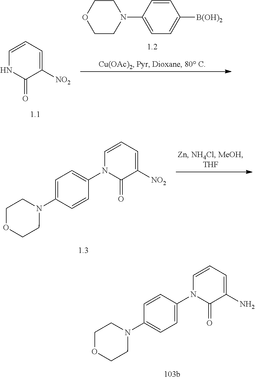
C1([NO2])=CC=CNC1=O.C1=CC(N2CCOCC2)=CC=C1[B(OH)2].C1(N)=CC=CN(C2=CC=C(N3CCOCC3)C=C2)C1=O.C1([NO2])=CC=CN(C2=CC=C(N3CCOCC3)C=C2)C1=O
